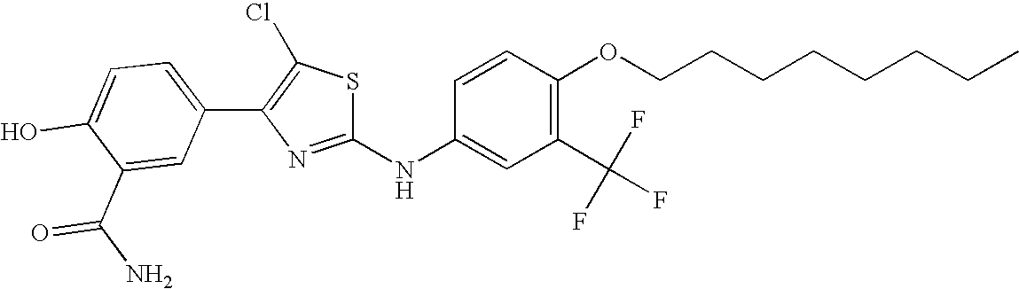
C1(O)=CC=C(C2=C(Cl)SC(NC3=CC(C(F)(F)F)=C(OCCCCCCCC)C=C3)=N2)C=C1C(N)=O
